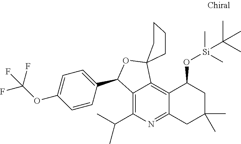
C12=C(C(C)C)N=C3C(=C1C1(OC2C2=CC=C(OC(F)(F)F)C=C2)CCCC1)C(O[Si](C)(C)C(C)(C)C)CC(C)(C)C3
